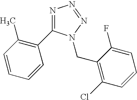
N1=C(C2=C(C)C=CC=C2)N(CC2=C(Cl)C=CC=C2F)N=N1
